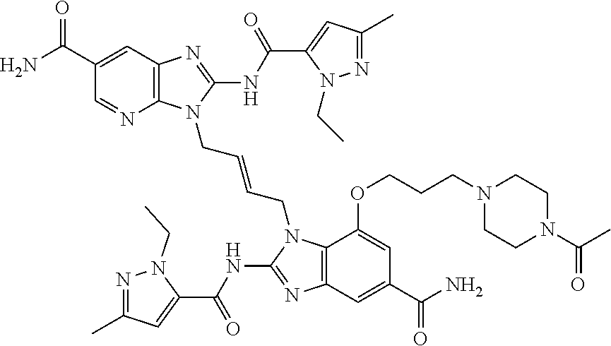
C12=C(N=C(NC(C3=CC(C)=NN3CC)=O)N1CC=CCN1C3=C(N=C1NC(C1=CC(C)=NN1CC)=O)C=C(C(N)=O)C=C3OCCCN1CCN(C(C)=O)CC1)C=C(C(N)=O)C=N2
